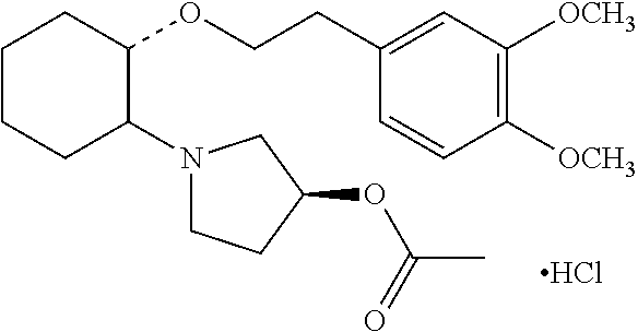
C1CCC(N2CCC(OC(=O)C)C2)C(OCCC2=CC([OCH3])=C([OCH3])C=C2)C1.Cl
